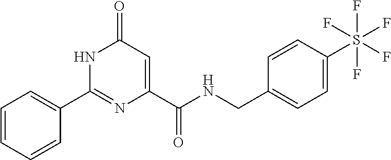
C1=CC=CC(C2=NC(C(=O)NCC3=CC=C(S(F)(F)(F)(F)F)C=C3)=CC(=O)N2)=C1
